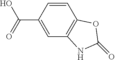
C1=CC(C(=O)O)=CC2=C1OC(=O)N2
